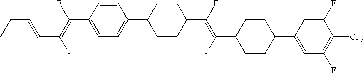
C1=CC(C(=C(F)C=CCC)F)=CC=C1C1CCC(C(=C(C2CCC(C3=CC(F)=C([CF3])C(F)=C3)CC2)F)F)CC1
